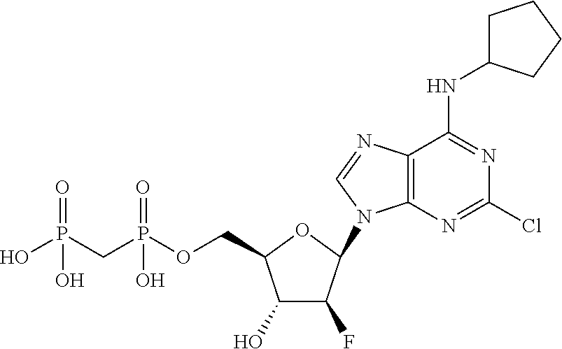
C1(O)C(F)C(N2C3=C(N=C2)C(NC2CCCC2)=NC(Cl)=N3)OC1COP(CP(O)(=O)O)(=O)O
